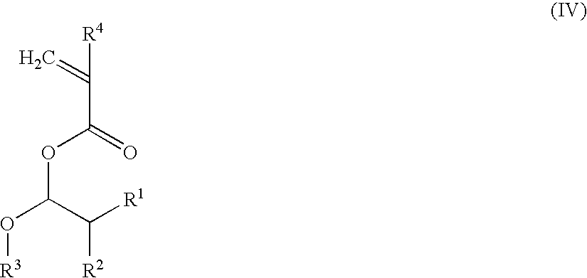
C=C([R4])C(=O)OC(O[R3])C([R1])[R2]
